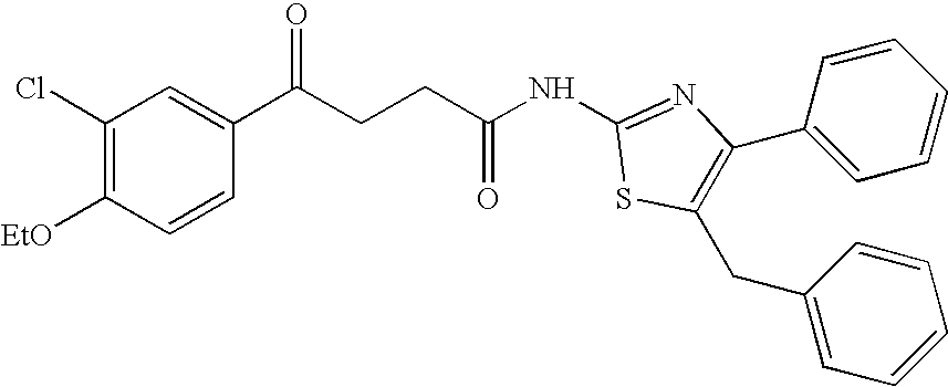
C1(Cl)=C([EtO])C=CC(C(CCC(=O)NC2=NC(C3=CC=CC=C3)=C(CC3=CC=CC=C3)S2)=O)=C1
